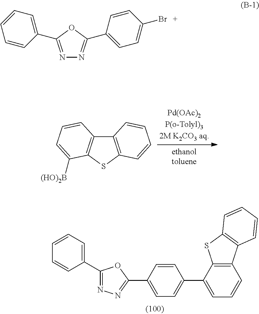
C12=C(SC3=C1C=CC=C3[(HO)2B])C=CC=C2.N1=C(C2=CC=CC=C2)OC(C2=CC=C(Br)C=C2)=N1.C1(C2=CC=CC=C2)=NN=C(C2=CC=C(C3=CC=CC4=C3SC3=C4C=CC=C3)C=C2)O1
